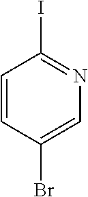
C1=CC(Br)=CN=C1I
